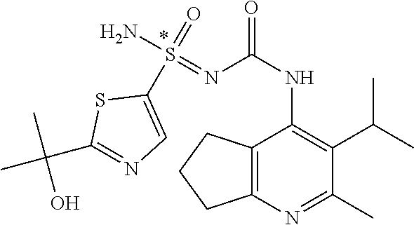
C1(C(C)(C)O)=NC=C(S(N)(=NC(NC2=C(C(C)C)C(C)=NC3=C2CCC3)=O)=O)S1
